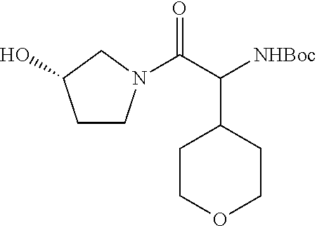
C1COCCC1C(C(=O)N1CCC(O)C1)[NHBoc]
